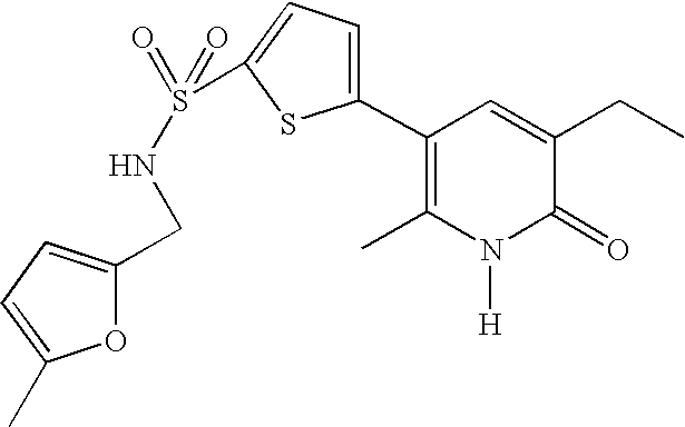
C1(C2=CC=C(S(=O)(=O)NCC3=CC=C(C)O3)S2)=C(C)N([H])C(=O)C(CC)=C1
